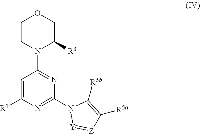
C1=C([R1])N=C(N2[Y]=[Z]C([R5a])=C2[R5b])N=C1N1C([R3])COCC1
